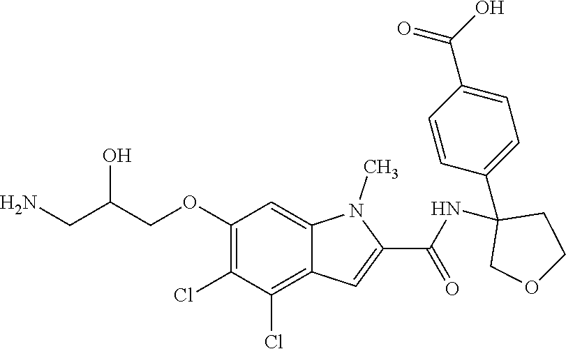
C1(OCC(CN)O)=C(Cl)C(Cl)=C2C(=C1)N(C)C(C(NC1(C3=CC=C(C(=O)O)C=C3)COCC1)=O)=C2
